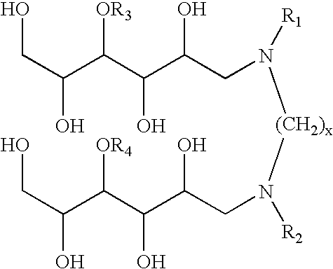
OCC(C(C(C(O)CN([R1])[(CH2)x]N(CC(C(C(C(CO)O)[OR4])O)O)[R2])O)[OR3])O
